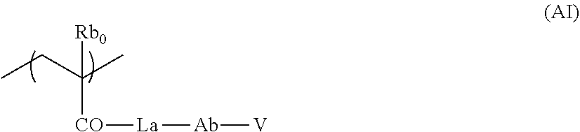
CCC(C)([Rb0])[CO][La][Ab][V]
